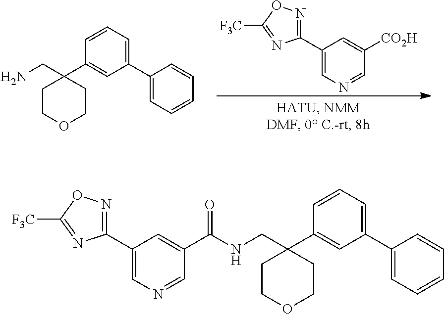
C1(C2=CN=CC([CO2H])=C2)=NOC([F3C])=N1.C1=C(C2=CC=CC(C3(CN)CCOCC3)=C2)C=CC=C1.C1(C2=CN=CC(C(NCC3(C4=CC(C5=CC=CC=C5)=CC=C4)CCOCC3)=O)=C2)=NOC([F3C])=N1
